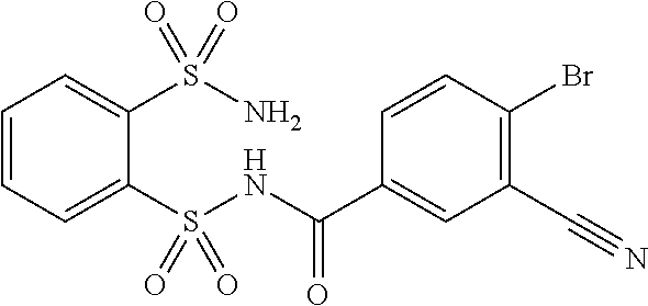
C1=CC=C(S(NC(C2=CC(C#N)=C(Br)C=C2)=O)(=O)=O)C(S(N)(=O)=O)=C1
